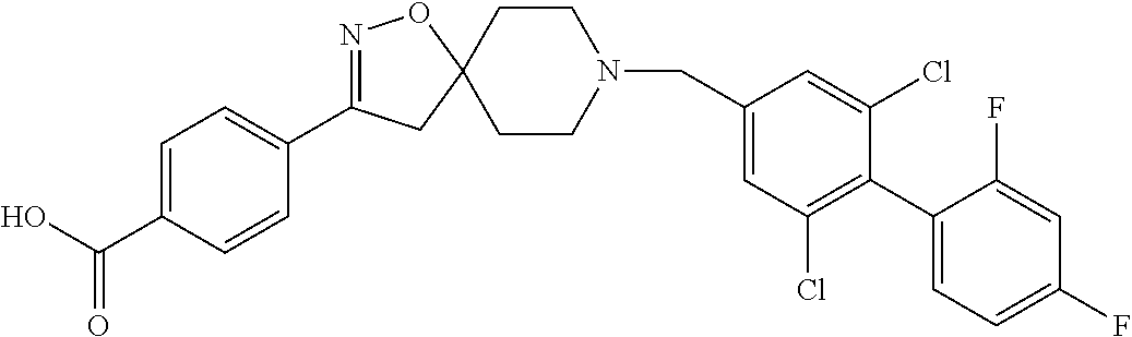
N1=C(C2=CC=C(C(O)=O)C=C2)CC2(O1)CCN(CC1=CC(Cl)=C(C3=CC=C(F)C=C3F)C(Cl)=C1)CC2
